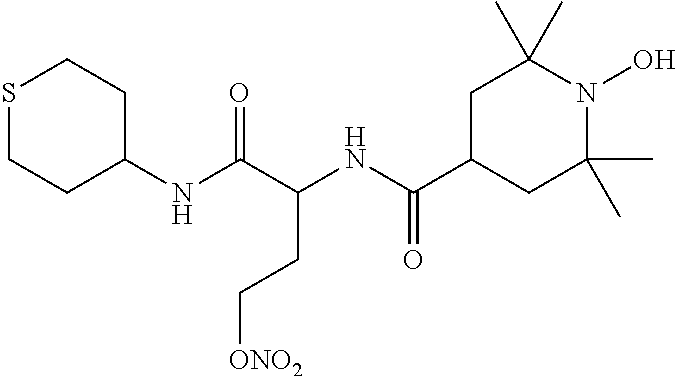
C(NC(C1CC(C)(C)N(O)C(C)(C)C1)=O)(C(NC1CCSCC1)=O)CC[ONO2]
